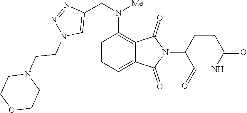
C1=CC=C2C(=C1N(CC1=CN(CCN3CCOCC3)N=N1)[Me])C(=O)N(C1C(=O)NC(=O)CC1)C2=O
